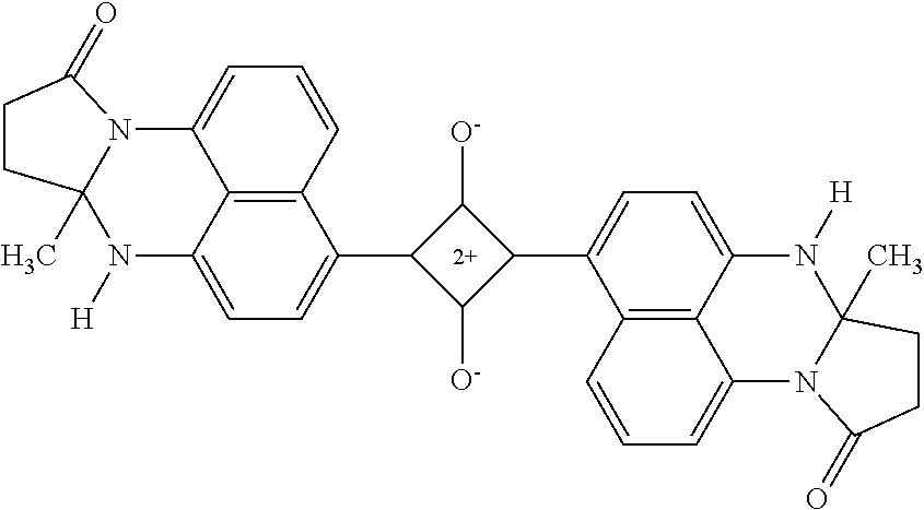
C12(C)N([H])C3=CC=C(C4C([O-])C(C5=CC=C6C7=C5C=CC=C7N5C(C)(N6[H])CCC5=O)C4[O-])C4=C3C(=CC=C4)N1C(=O)CC2
